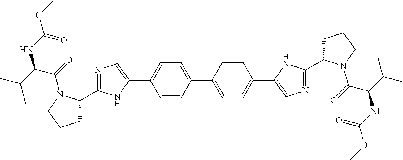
C1=CC(C2=CC=C(C3=CN=C(C4CCCN4C(=O)C(C(C)C)NC(=O)OC)N3)C=C2)=CC=C1C1=CN=C(C2CCCN2C(=O)C(NC(=O)OC)C(C)C)N1
